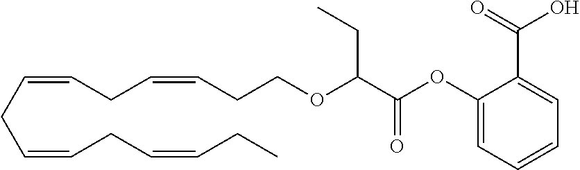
C(=CCC=CCC=CCC)CC=CCCOC(C(OC1=CC=CC=C1C(=O)O)=O)CC
